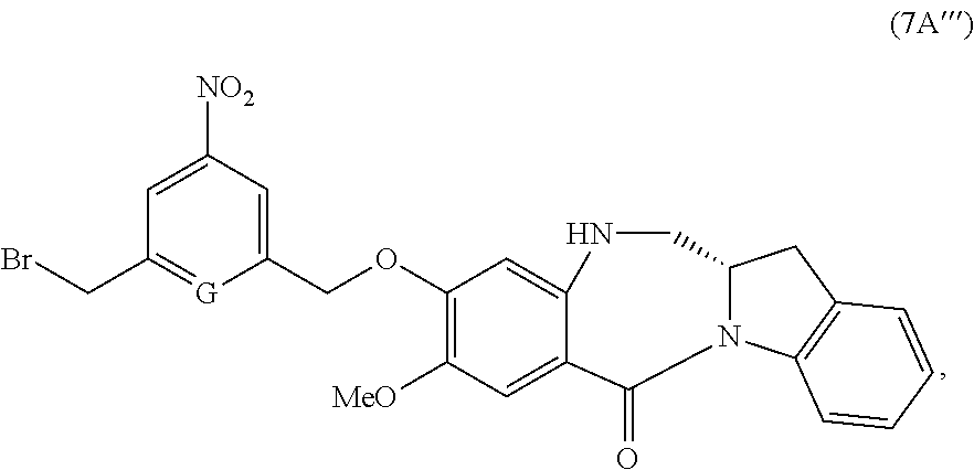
C1(COC2=C([MeO])C=C3C(=O)N4C(CNC3=C2)CC2=C4C=CC=C2)=CC([NO2])=CC(CBr)=[G]1
